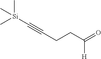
C(CCC(=O)[H])#C[Si](C)(C)C
